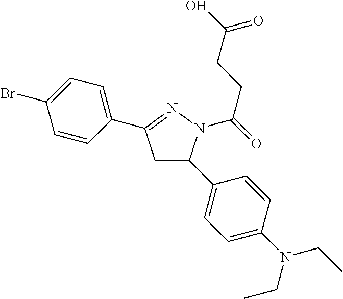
C1=C(C2=NN(C(CCC(=O)O)=O)C(C3=CC=C(N(CC)CC)C=C3)C2)C=CC(Br)=C1
